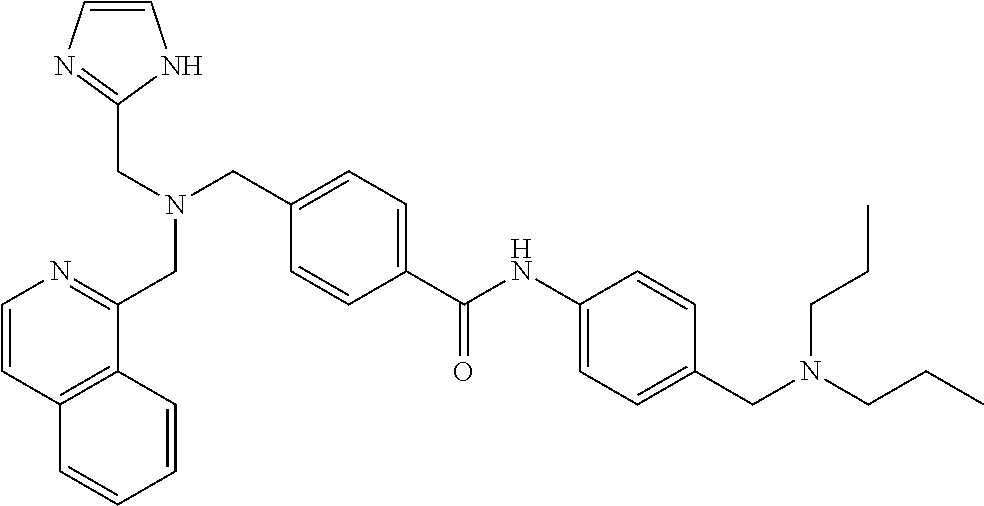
C1=C(C(NC2=CC=C(CN(CCC)CCC)C=C2)=O)C=CC(CN(CC2=NC=CN2)CC2=NC=CC3=C2C=CC=C3)=C1
